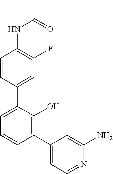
C1=CC(C2=CC=CC(C3=CC=NC(N)=C3)=C2O)=CC(F)=C1NC(C)=O
